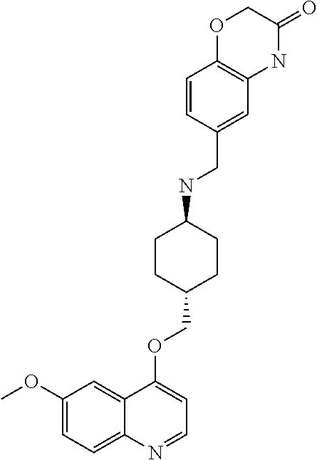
C1=CC(CNC2CCC(COC3=CC=NC4=CC=C(OC)C=C34)CC2)=CC2=C1OCC(=O)N2
